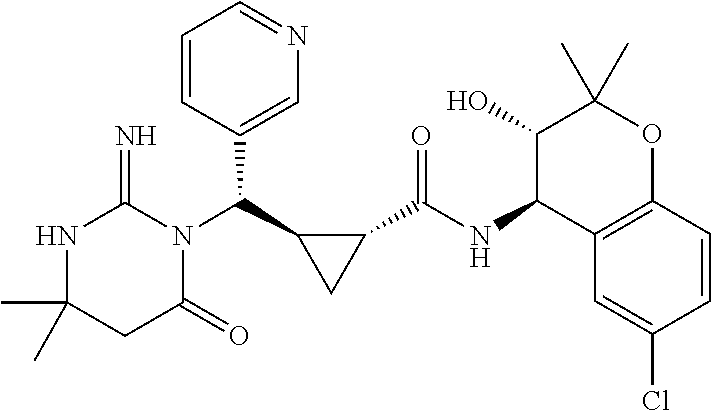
CC1(C)NC(=N)N(C(C2CC2C(NC2C3=C(OC(C)(C)C2O)C=CC(Cl)=C3)=O)C2=CN=CC=C2)C(=O)C1
